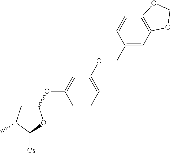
C1(OC2=CC(OCC3=CC4=C(C=C3)OCO4)=CC=C2)CC(C)C([Cs])O1
